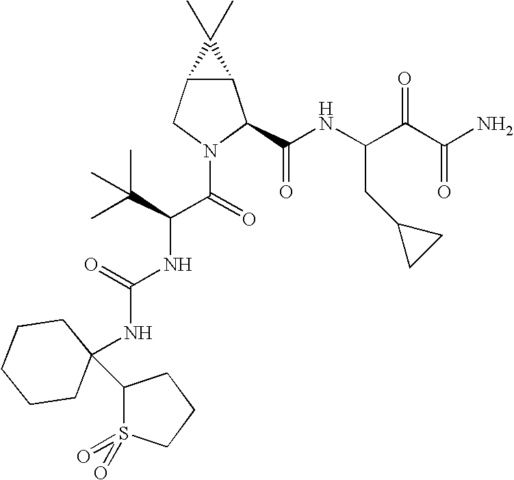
C12C(CN(C(=O)C(NC(NC3(C4S(=O)(=O)CCC4)CCCCC3)=O)C(C)(C)C)C1C(NC(C(C(N)=O)=O)CC1CC1)=O)C2(C)C
